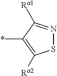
S1N=C([Ra1])C(*)=C1[Ra2]
